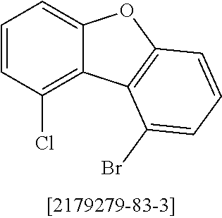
C1=CC(Cl)=C2C(=C1)OC1=C2C(Br)=CC=C1
